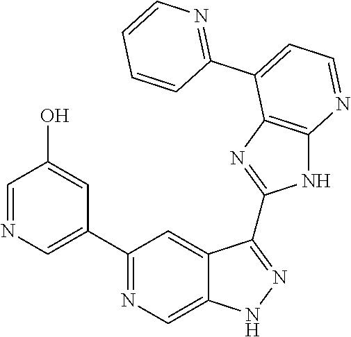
C1(C2=NC=C3C(=C2)C(C2=NC4=C(N2)N=CC=C4C2=NC=CC=C2)=NN3)=CN=CC(O)=C1
